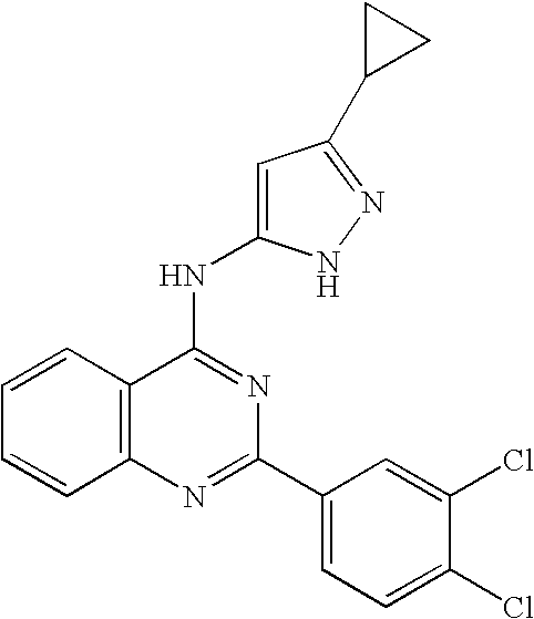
C12=C(N=C(C3=CC=C(Cl)C(Cl)=C3)N=C1NC1=CC(C3CC3)=NN1)C=CC=C2
